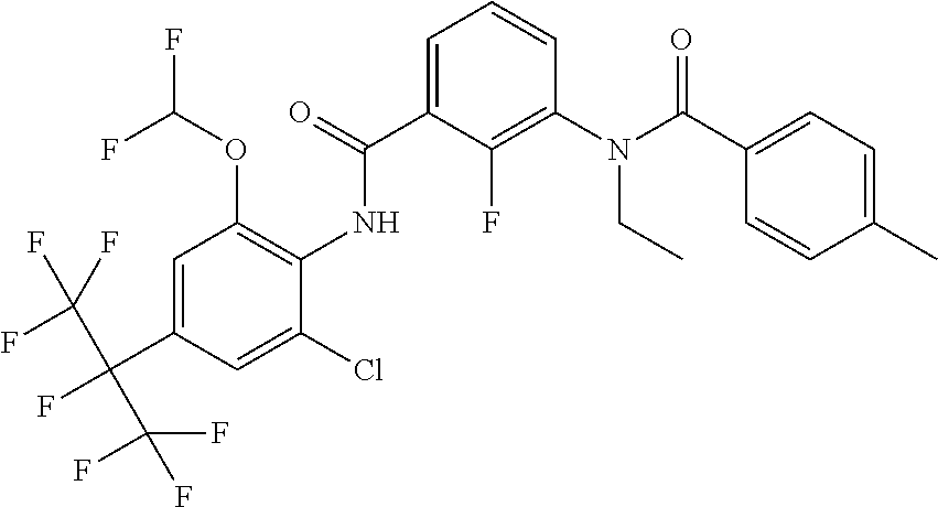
C1=C(C(=O)NC2=C(OC(F)F)C=C(C(C(F)(F)F)(C(F)(F)F)F)C=C2Cl)C(F)=C(N(C(C2=CC=C(C)C=C2)=O)CC)C=C1
